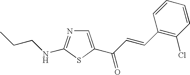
C1=C(C(C=CC2=C(Cl)C=CC=C2)=O)SC(NCCC)=N1
